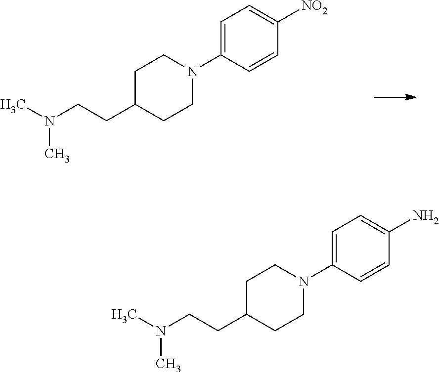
C1C(CCN(C)C)CCN(C2=CC=C([NO2])C=C2)C1.C1C(CCN(C)C)CCN(C2=CC=C(N)C=C2)C1
